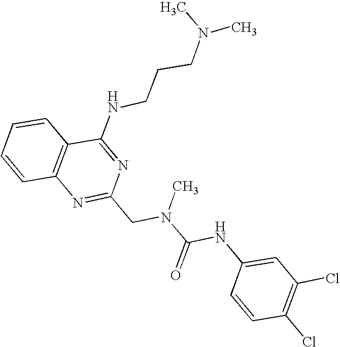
C1=CC2=C(C=C1)C(NCCCN(C)C)=NC(CN(C(NC1=CC(Cl)=C(Cl)C=C1)=O)C)=N2
